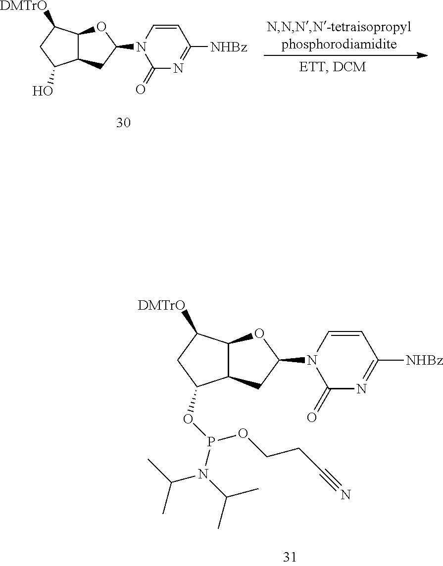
C12C(CC(N3C(=O)N=C([NHBz])C=C3)O1)C(O)CC2[DMTrO].C12C(CC(N3C(=O)N=C([NHBz])C=C3)O1)C(OP(N(C(C)C)C(C)C)OCCC#N)CC2[DMTrO]
